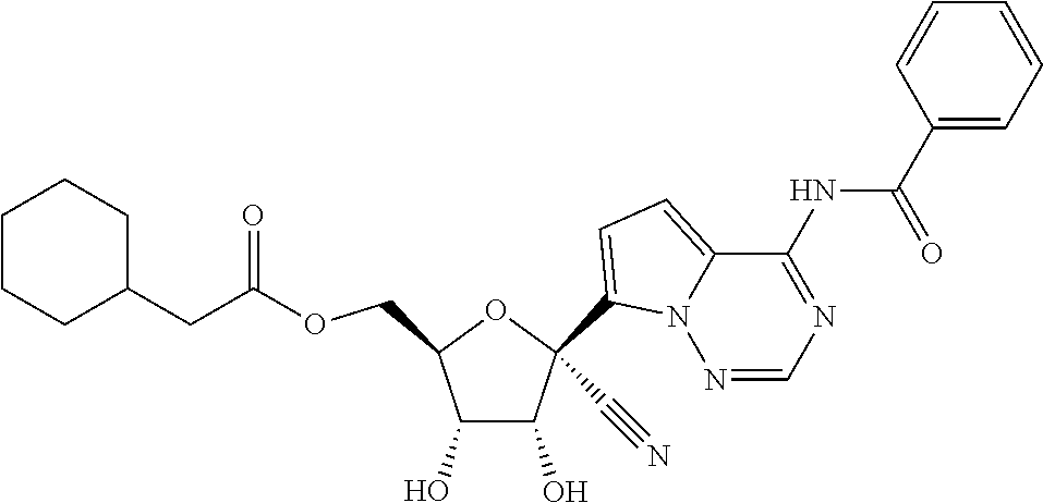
C1(O)C(O)C(COC(CC2CCCCC2)=O)OC1(C1=CC=C2N1N=CN=C2NC(C1=CC=CC=C1)=O)C#N
